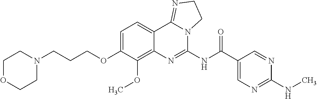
N1(CCCOC2=CC=C3C(=C2OC)N=C(NC(C2=CN=C(NC)N=C2)=O)N2C3=NCC2)CCOCC1
